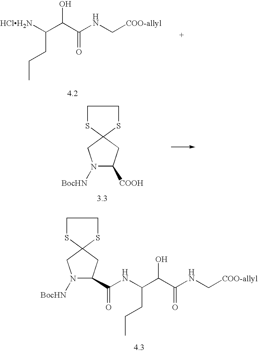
C(C(C(NC[COO-allyl])=O)O)([HClH2N])CCC.N1([BocHN])C([COOH])CC2(C1)SCCS2.N1([BocHN])C(C(NC(C(C(NC[COO-allyl])=O)O)CCC)=O)CC2(C1)SCCS2
